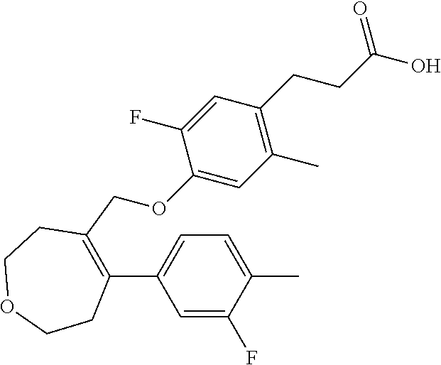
C(C1=C(C2=CC=C(C)C(F)=C2)CCOCC1)OC1=CC(C)=C(CCC(O)=O)C=C1F
